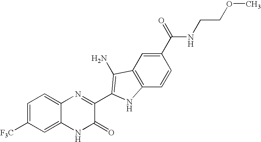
C1=C2C(=CC=C1[F3C])N=C(C1=C(N)C3=C(C=CC(C(=O)NCCOC)=C3)N1)C(=O)N2
